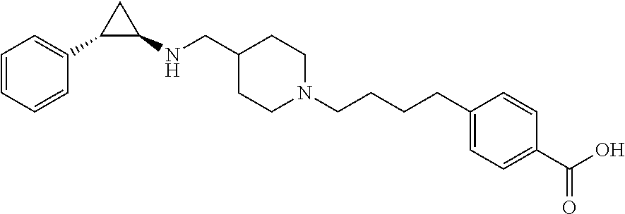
C1=CC=CC(C2C(NCC3CCN(CCCCC4=CC=C(C(O)=O)C=C4)CC3)C2)=C1
